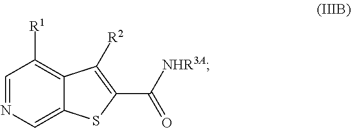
C1=NC=C2C(=C1[R1])C([R2])=C(C(=O)[NHR3A])S2
